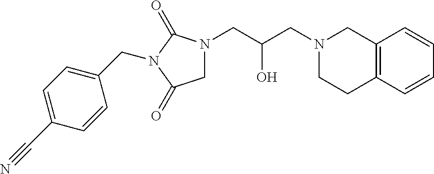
C12=C(C=CC=C1)CCN(CC(CN1CC(=O)N(CC3=CC=C(C#N)C=C3)C1=O)O)C2
